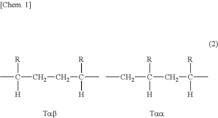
CC([R])([H])CCC(C)([R])[H].C(C([R])([H])CC(C)([R])[H])C
